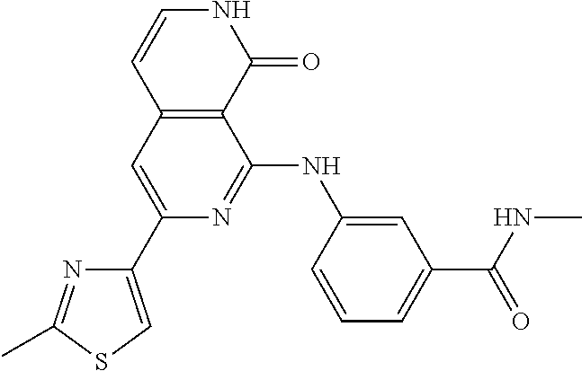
C1(C2=CC3=C(C(NC4=CC(C(NC)=O)=CC=C4)=N2)C(=O)NC=C3)=CSC(C)=N1
